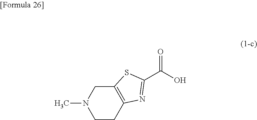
C1N(C)CCC2=C1SC(C(O)=O)=N2
